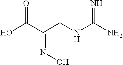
OC(C(CNC(N)=N)=NO)=O
